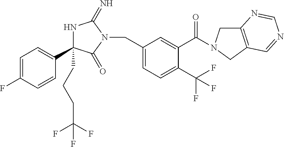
N1C(CCCC(F)(F)F)(C2=CC=C(F)C=C2)C(=O)N(CC2=CC=C(C(F)(F)F)C(C(=O)N3CC4=C(C3)C=NC=N4)=C2)C1=N
